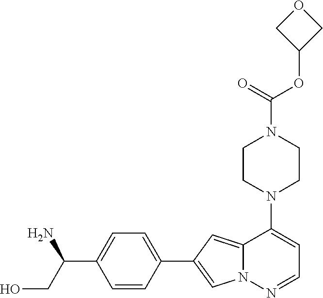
N1(C2=CC=NN3C2=CC(C2=CC=C(C(CO)N)C=C2)=C3)CCN(C(OC2COC2)=O)CC1
